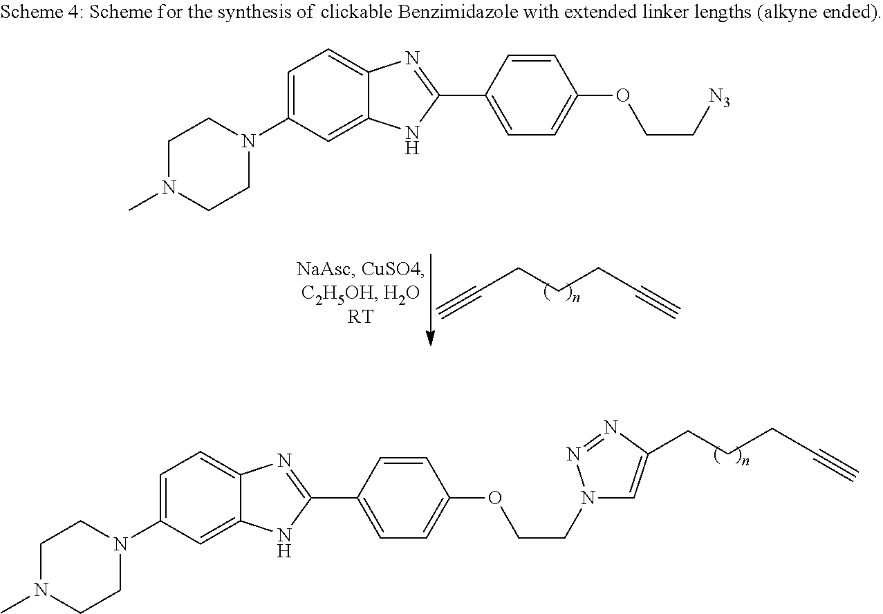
C(CCCC#C)#C.C1=C(N2CCN(C)CC2)C=C2C(=C1)N=C(C1=CC=C(OCC[N3])C=C1)N2.C1=C(N2CCN(C)CC2)C=C2C(=C1)N=C(C1=CC=C(OCCN3C=C(CCCC#C)N=N3)C=C1)N2
